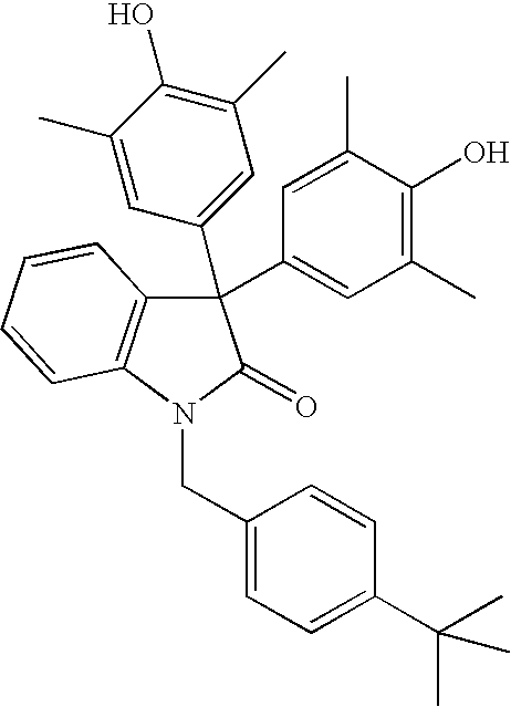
C1(C2(C3=CC(C)=C(O)C(C)=C3)C3=C(N(CC4=CC=C(C(C)(C)C)C=C4)C2=O)C=CC=C3)=CC(C)=C(O)C(C)=C1
